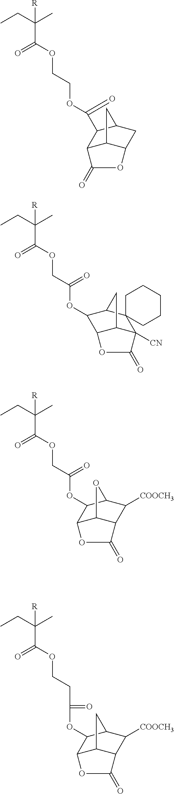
O(CCOC(C(CC)(C)[R])=O)C(C1C2C3C(CC1C3)OC2=O)=O.O(C(COC(C(CC)(C)[R])=O)=O)C1C2C3C([CN])(C(=O)O2)C2(C1C3)CCCCC2.O(C(COC(C(CC)(C)[R])=O)=O)C1C2C3C(C([COOCH3])C1O3)C(=O)O2.O(C(=O)CCOC(C(CC)(C)[R])=O)C1C2C3C(C([COOCH3])C1C3)C(=O)O2
